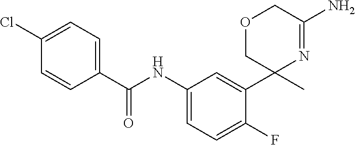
C1(C(NC2=CC=C(F)C(C3(C)N=C(N)COC3)=C2)=O)=CC=C(Cl)C=C1
